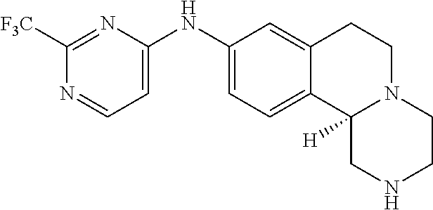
[F3C]C1=NC(NC2=CC=C3C(=C2)CCN2C3([H])CNCC2)=CC=N1
